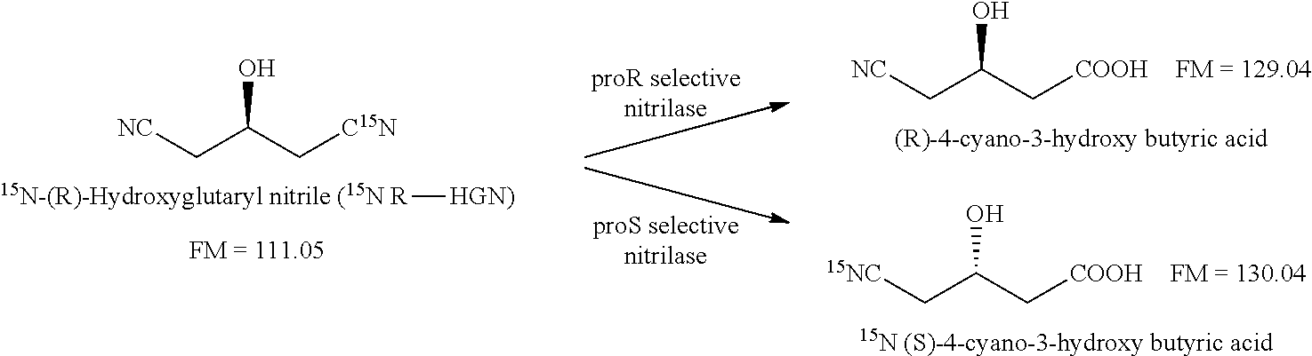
[NC]CC(C[C15N])O.[15N-(R)-Hydroxyglutaryl nitrile (15N R][HGN)].[(R)-4-cyano-3-hydroxy butyric acid].[NC]CC(C[COOH])O.[FM = 129.04].[15N (S)-4-cyano-3-hydroxy butyric acid].[15NC]CC(C[COOH])O.[FM = 130.04]
